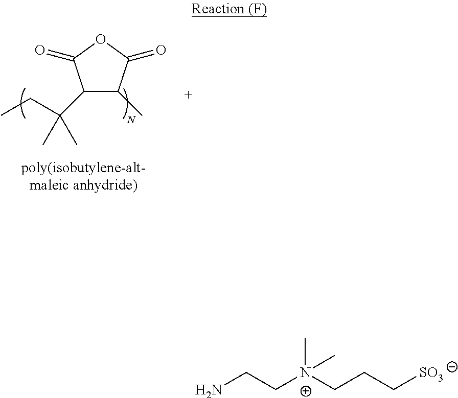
C1(C(CC)(C)C)C(C)C(=O)OC1=O.NCC[N+](CCC[SO3])(C)C
